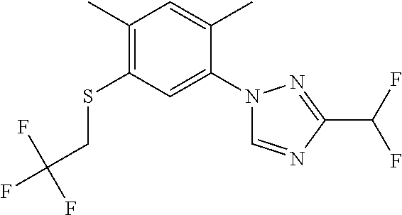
C1(C)=C(SCC(F)(F)F)C=C(N2C=NC(C(F)F)=N2)C(C)=C1
